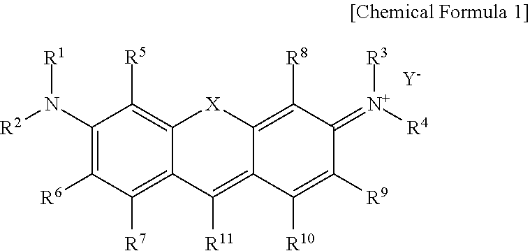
C1(N([R2])[R1])=C([R6])C([R7])=C2C(=C1[R5])[X]C1=C([R8])C(=[N+]([R4])[R3])C([R9])=C([R10])C1=C2[R11].[Y]
